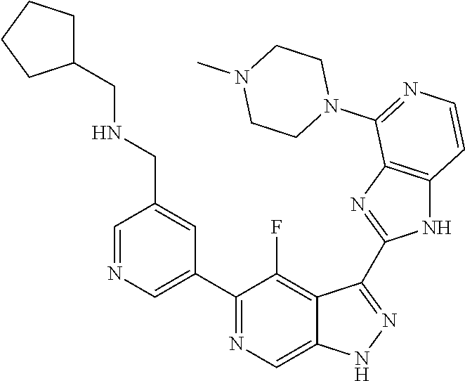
C1=NC=C(C2=NC=C3C(=C2F)C(C2=NC4=C(N2)C=CN=C4N2CCN(C)CC2)=NN3)C=C1CNCC1CCCC1
